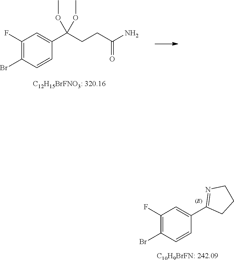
C1(Br)=C(F)C=C(C(CCC(N)=O)(OC)OC)C=C1.[C12H15BrFNO3: 320.16].[C10H9BrFN: 242.09].C1(F)=C(Br)C=CC(C2=NCCC2)=C1
